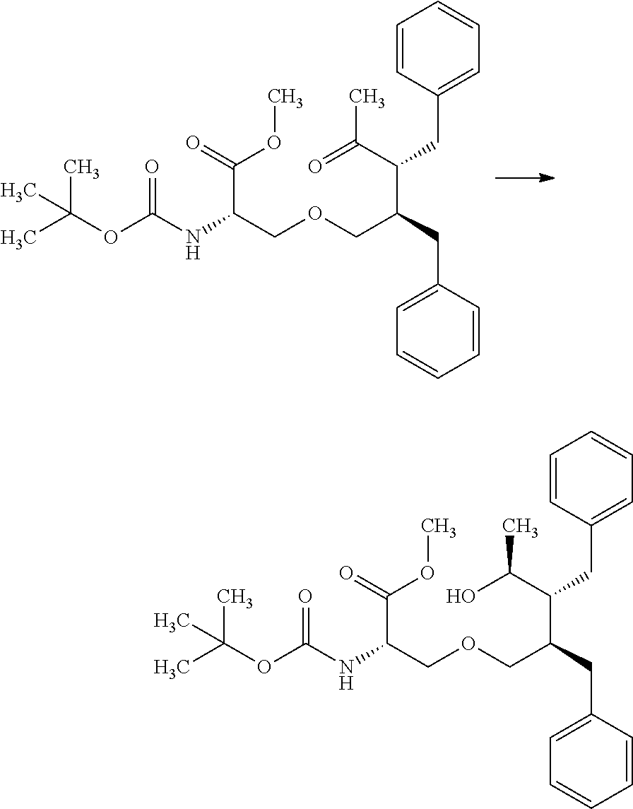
C1=CC(CC(C(CC2=CC=CC=C2)COCC(NC(OC(C)(C)C)=O)C(=O)OC)C(=O)C)=CC=C1.C1=CC(CC(C(CC2=CC=CC=C2)COCC(NC(OC(C)(C)C)=O)C(=O)OC)C(O)C)=CC=C1
